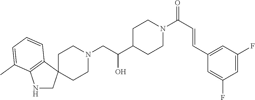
N1(CC(C2CCN(C(C=CC3=CC(F)=CC(F)=C3)=O)CC2)O)CCC2(CC1)CNC1=C2C=CC=C1C
